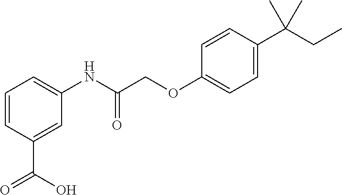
C1=CC(C(=O)O)=CC(NC(=O)COC2=CC=C(C(CC)(C)C)C=C2)=C1
